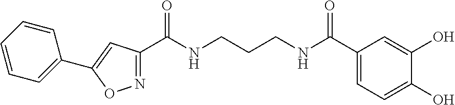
N1=C(C(NCCCNC(=O)C2=CC=C(O)C(O)=C2)=O)C=C(C2=CC=CC=C2)O1
